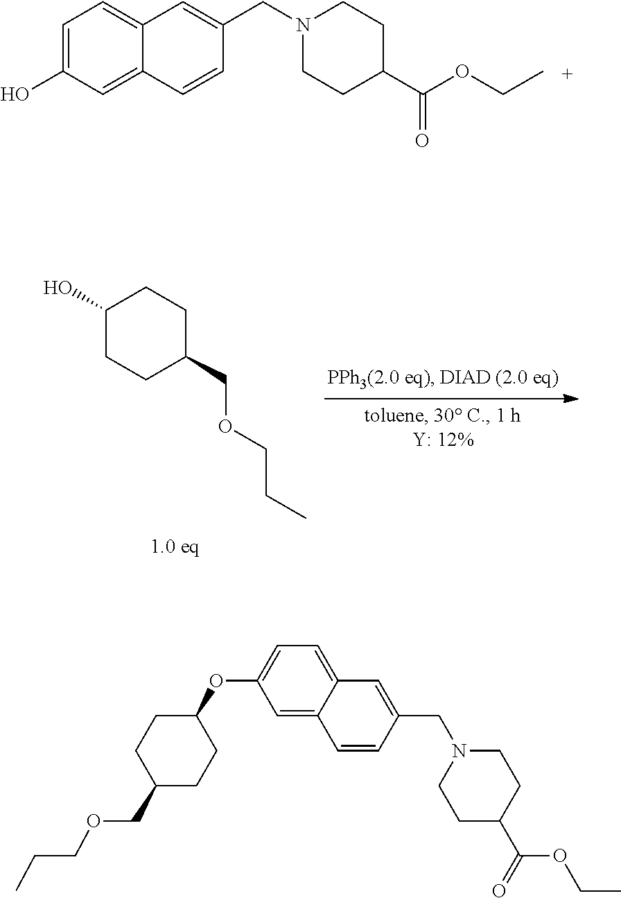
C1=C(O)C=C2C(=C1)C=C(CN1CCC(C(OCC)=O)CC1)C=C2.C1(O)CCC(COCCC)CC1.C1=C2C(=CC=C1OC1CCC(COCCC)CC1)C=C(CN1CCC(C(=O)OCC)CC1)C=C2
